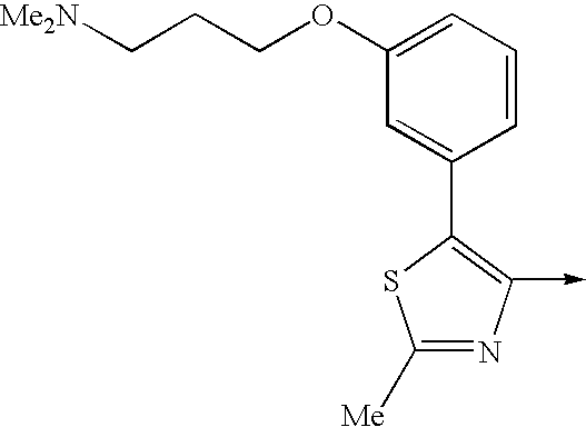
C1([Me])=NC(->C)=C(C2=CC(OCCC[Me2N])=CC=C2)S1
